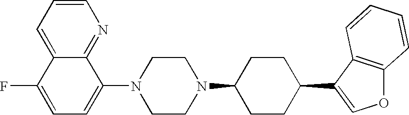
C1=CC=C2C(=N1)C(N1CCN(C3CCC(C4=COC5=C4C=CC=C5)CC3)CC1)=CC=C2F
